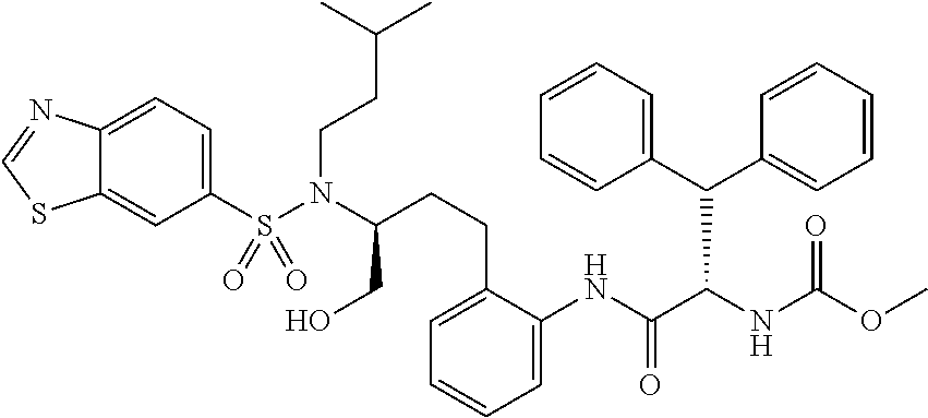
C1(S(N(C(CO)CCC2=CC=CC=C2NC(C(NC(OC)=O)C(C2=CC=CC=C2)C2=CC=CC=C2)=O)CCC(C)C)(=O)=O)=CC=C2C(=C1)SC=N2
